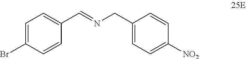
C1=C(Br)C=CC(C=NCC2=CC=C([NO2])C=C2)=C1
